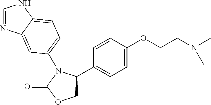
C1=NC2=CC(N3C(=O)OCC3C3=CC=C(OCCN(C)C)C=C3)=CC=C2N1
